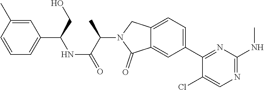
C12=CC=C(C3=NC(NC)=NC=C3Cl)C=C1C(=O)N(C(C(NC(C1=CC=CC(C)=C1)CO)=O)C)C2
